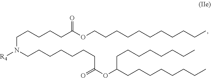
C(CCCCC(OCCCCCCCCCCC)=O)N([R4])CCCCCCCC(OC(CCCCCCCC)CCCCCCCC)=O
